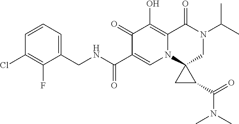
C1=CC=C(CNC(C2=CN3C(=C(O)C2=O)C(=O)N(C(C)C)CC32CC2C(N(C)C)=O)=O)C(F)=C1Cl
